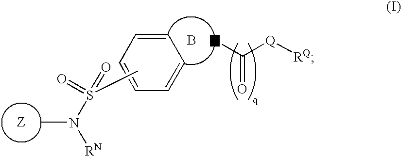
B.NC(=O)[Q][RQ].C1=CC=CC=C1.CS(=O)(=O)N([RN])C
